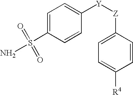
C1=C([R4])C=CC([Z][Y]C2=CC=C(S(N)(=O)=O)C=C2)=C1
